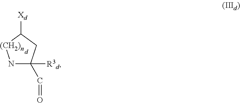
N1C([R3d])(C=O)CC([Xd])[(CH2)n]1
